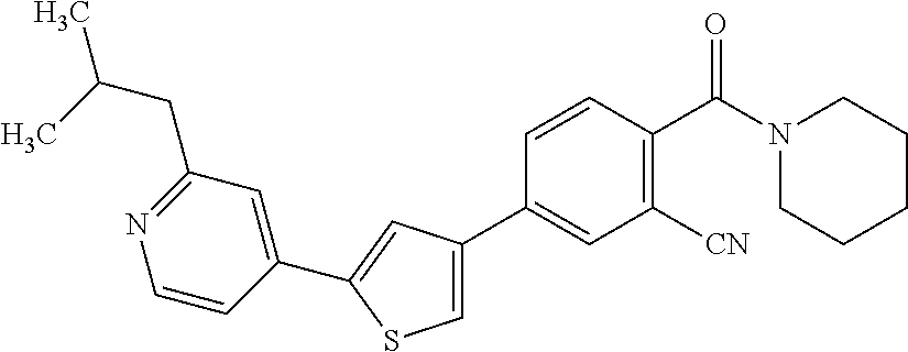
C1(C2=CC(C3=CC([CN])=C(C(N4CCCCC4)=O)C=C3)=CS2)=CC(CC(C)C)=NC=C1
